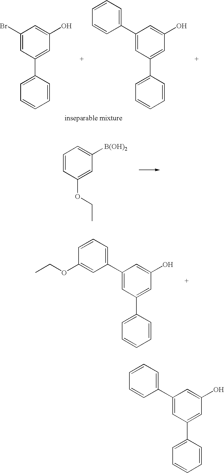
C1=C(Br)C=C(O)C=C1C1=CC=CC=C1.C1=C(C2=CC=CC=C2)C=C(O)C=C1C1=CC=CC=C1.C1=CC(OCC)=CC([B(OH)2])=C1.C1=C(C2=CC=CC(OCC)=C2)C=C(O)C=C1C1=CC=CC=C1.C1=C(C2=CC=CC=C2)C=C(O)C=C1C1=CC=CC=C1
